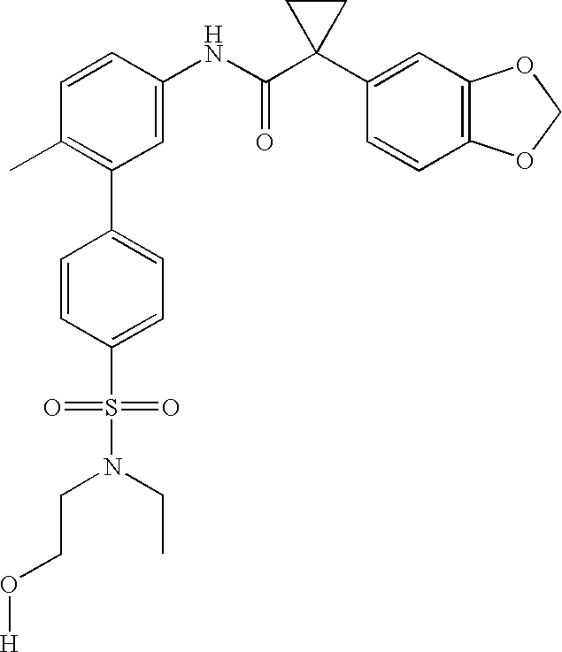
C1(NC(C2(C3=CC4=C(C=C3)OCO4)CC2)=O)=CC(C2=CC=C(S(N(CCO[H])CC)(=O)=O)C=C2)=C(C)C=C1
